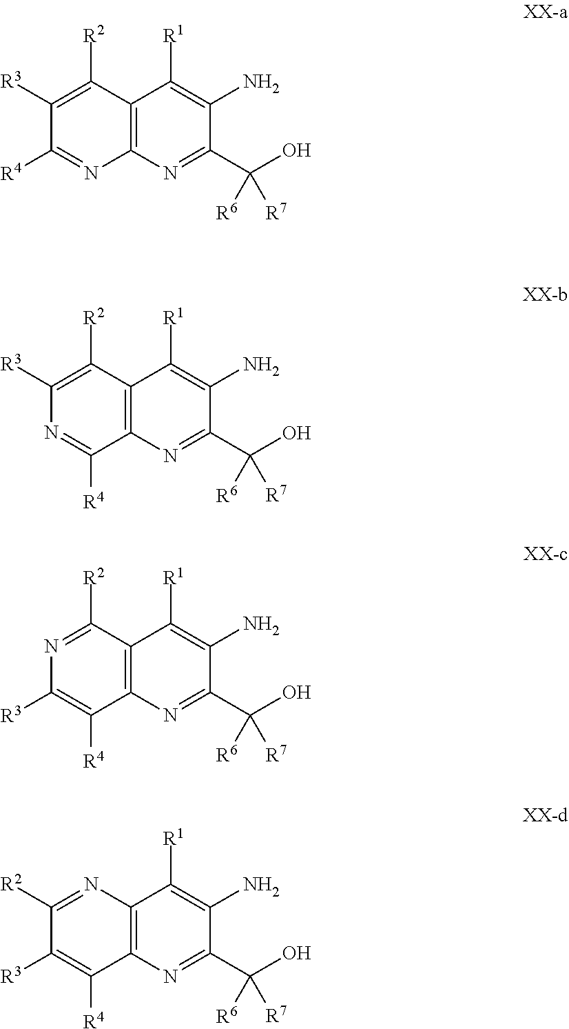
C12=C(N=C(C(O)([R7])[R6])C(N)=C1[R1])N=C([R4])C([R3])=C2[R2].C12=C(N=C(C(O)([R7])[R6])C(N)=C1[R1])C([R4])=NC([R3])=C2[R2].C12=C(N=C(C(O)([R7])[R6])C(N)=C1[R1])C([R4])=C([R3])N=C2[R2].C12=C(N=C(C(O)([R7])[R6])C(N)=C1[R1])C([R4])=C([R3])C([R2])=N2
